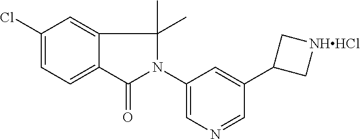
C1(N2C(=O)C3=CC=C(Cl)C=C3C2(C)C)=CN=CC(C2C[NHHCl]C2)=C1
